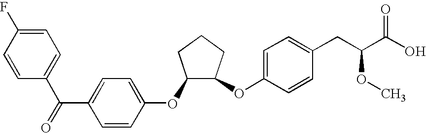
C1=C(F)C=CC(C(=O)C2=CC=C(OC3C(OC4=CC=C(CC(C(O)=O)OC)C=C4)CCC3)C=C2)=C1
